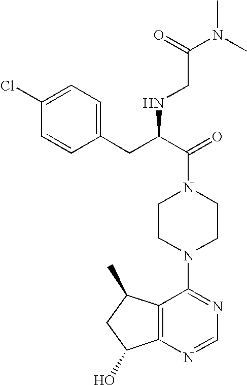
C(N1CCN(C2=NC=NC3=C2C(C)CC3O)CC1)(C(CC1=CC=C(Cl)C=C1)NCC(N(C)C)=O)=O
